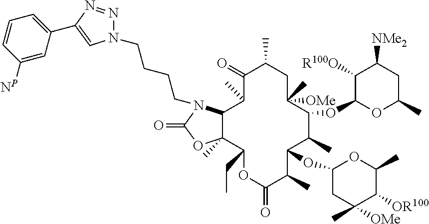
N1(CCCCN2C3C(C)(C(CC)OC(=O)C(C)C(OC4CC(C)([OMe])C([OR100])C(C)O4)C(C)C(OC4OC(C)CC([NMe2])C4[R100O])C(C)([OMe])CC(C)C(=O)C3C)OC2=O)N=NC(C2=CC=CC([NP])=C2)=C1
